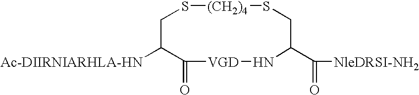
[Ac-DIIRNIARHLA-HN]C1C(=O)[VGD]NC(C(=O)[NleDRSI-NH2])CS[(CH2)4]SC1
